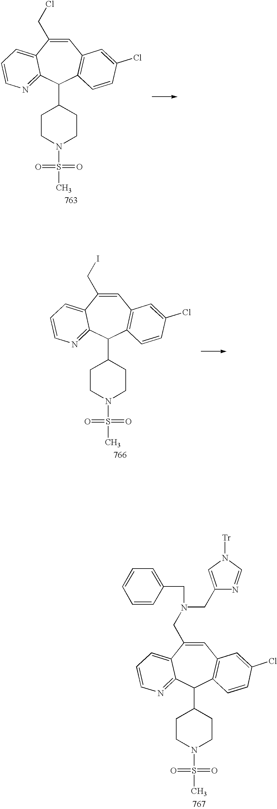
C1=C(CCl)C2=CC=CN=C2C(C2CCN(S(=O)(C)=O)CC2)C2=C1C=C(Cl)C=C2.C1=C(CI)C2=CC=CN=C2C(C2CCN(S(=O)(C)=O)CC2)C2=C1C=C(Cl)C=C2.C1=C(CN(CC2=CC=CC=C2)CC2=CN([Tr])C=N2)C2=CC=CN=C2C(C2CCN(S(=O)(C)=O)CC2)C2=C1C=C(Cl)C=C2
